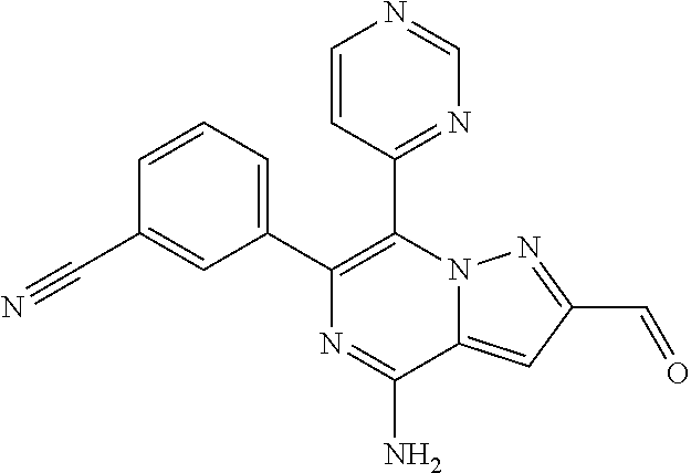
C1=CC=C(C2=C(C3=NC=NC=C3)N3C(=CC(C=O)=N3)C(N)=N2)C=C1C#N
